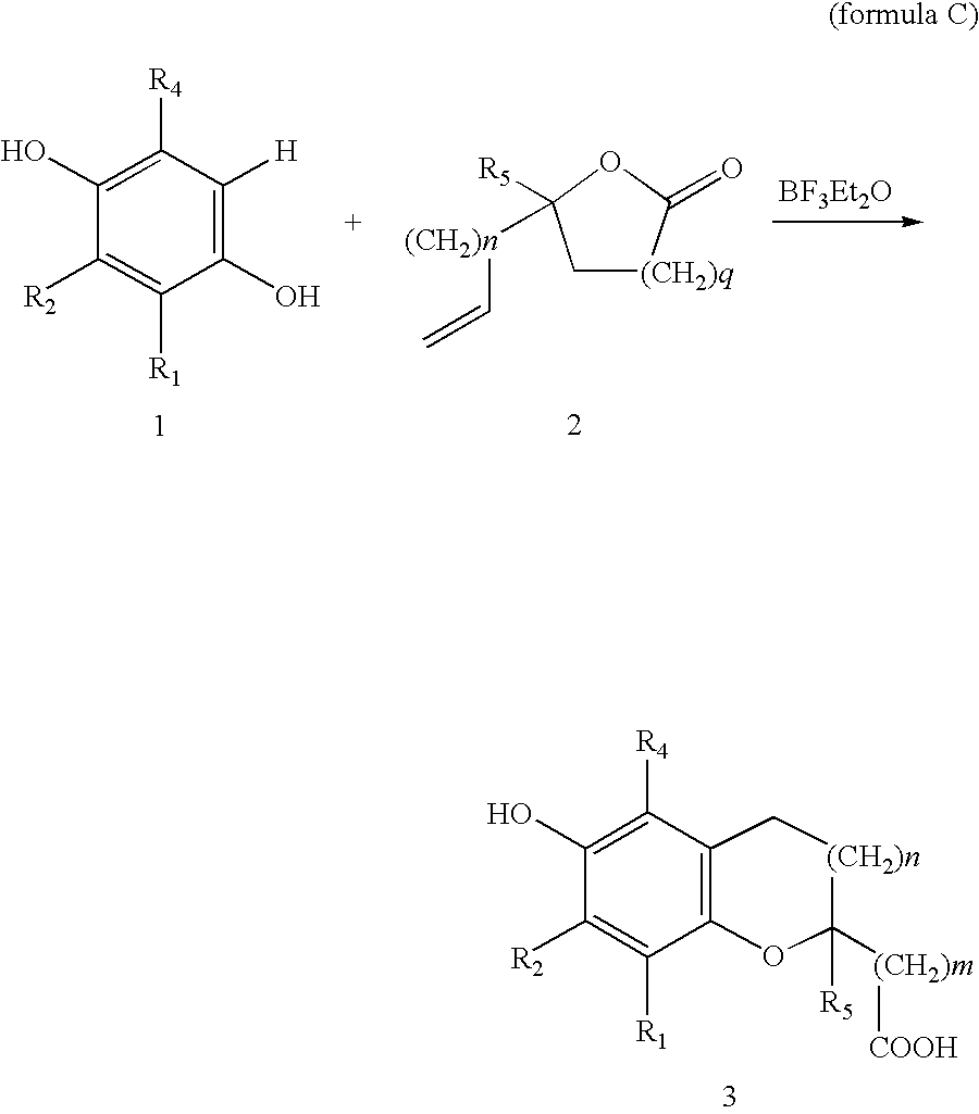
C1(O)=C([R4])C([H])=C(O)C([R1])=C1[R2].C1[(CH2)q]C(=O)OC1([R5])[(CH2)n]C=C.C1(O)=C([R4])C2=C(C([R1])=C1[R2])OC([R5])([(CH2)m][COOH])[(CH2)n]C2
